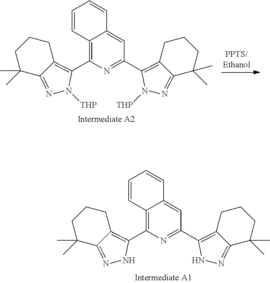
C1CCC(C)(C)C2=NN([THP])C(C3=C4C(=CC(C5=C6CCCC(C)(C)C6=NN5[THP])=N3)C=CC=C4)=C12.C1CCC(C)(C)C2=NNC(C3=C4C(=CC(C5=C6CCCC(C)(C)C6=NN5)=N3)C=CC=C4)=C12
